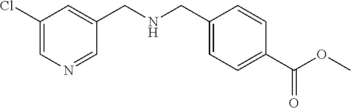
C1(Cl)=CN=CC(CNCC2=CC=C(C(OC)=O)C=C2)=C1
